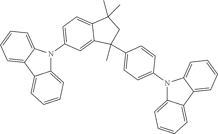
C12=CC=CC=C1C1=CC=CC=C1N2C1=CC=C2C(=C1)C(C)(C1=CC=C(N3C4=CC=CC=C4C4=CC=CC=C34)C=C1)CC2(C)C
